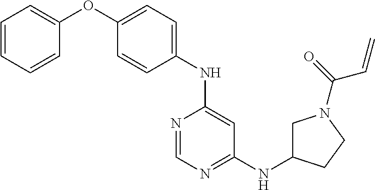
C1(OC2=CC=CC=C2)=CC=C(NC2=CC(NC3CN(C(=O)C=C)CC3)=NC=N2)C=C1
